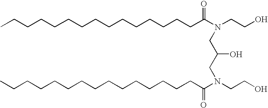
CCCCCCCCCCCCCCCC(N(CCO)CC(CN(C(CCCCCCCCCCCCCCC)=O)CCO)O)=O
